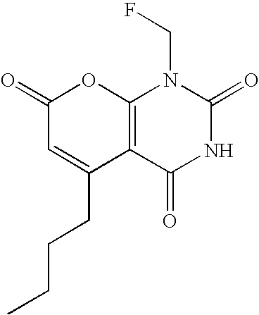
C12=C(C(=O)NC(=O)N1CF)C(CCCC)=CC(=O)O2
